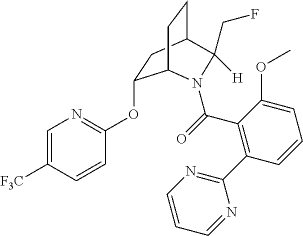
O(C1=NC=C([F3C])C=C1)C1CC2CCC1N(C(=O)C1=C(C3=NC=CC=N3)C=CC=C1OC)C2([H])CF
